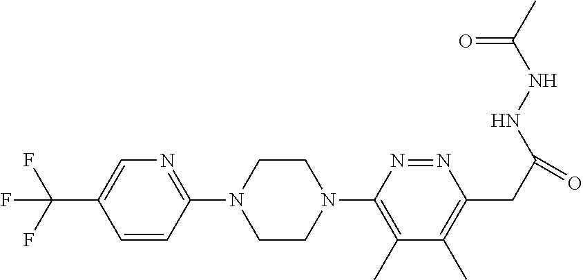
C(C1=CN=C(N2CCN(C3=C(C)C(C)=C(CC(=O)NNC(C)=O)N=N3)CC2)C=C1)(F)(F)F
